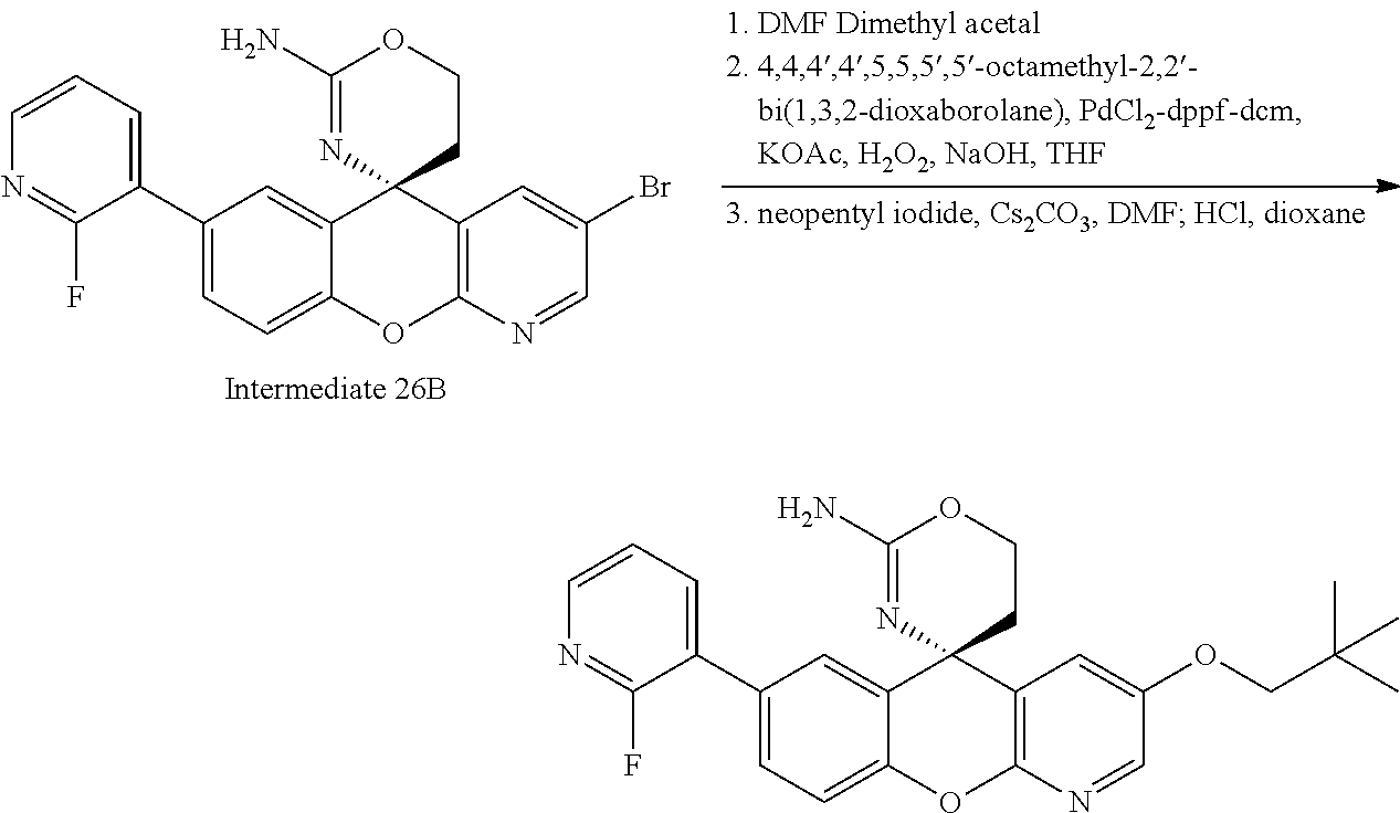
C1(C2=CC=CN=C2F)=CC=C2C(=C1)C1(C3=C(O2)N=CC(Br)=C3)CCOC(N)=N1.C1(C2=CC=CN=C2F)=CC=C2C(=C1)C1(C3=C(O2)N=CC(OCC(C)(C)C)=C3)CCOC(N)=N1
